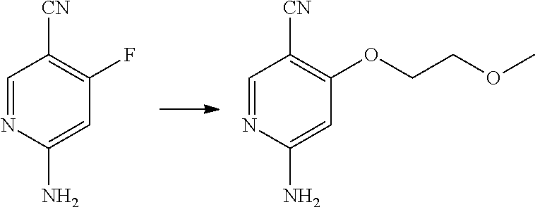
C1=NC(N)=CC(F)=C1[CN].C1=NC(N)=CC(OCCOC)=C1[CN]
